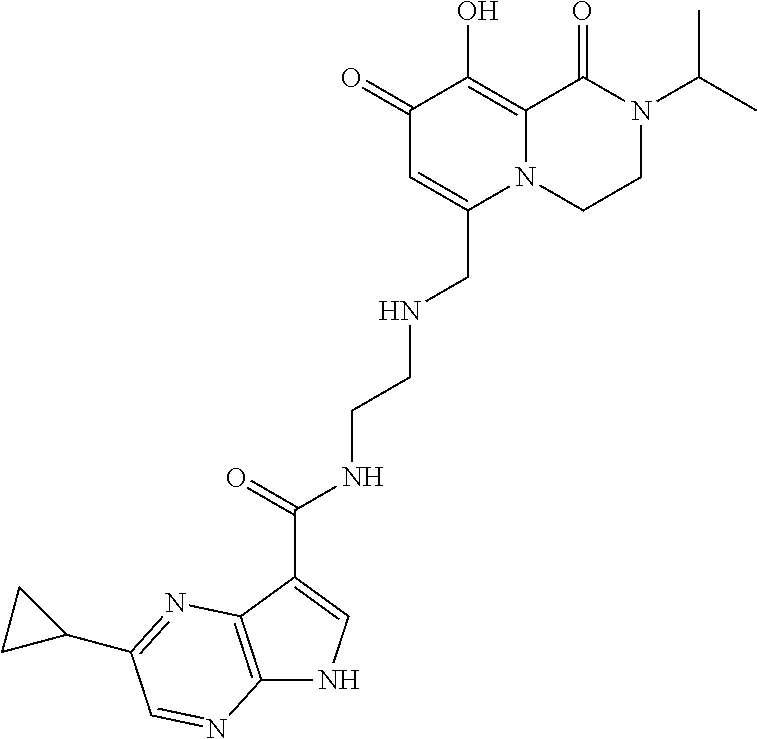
C12=C(C(C(=O)NCCNCC3=CC(=O)C(O)=C4N3CCN(C(C)C)C4=O)=CN1)N=C(C1CC1)C=N2
